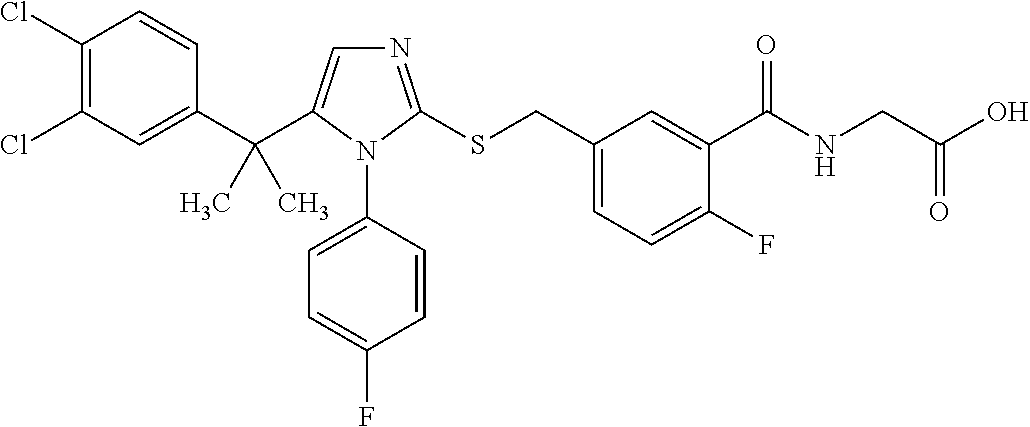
C1(C(C2=CN=C(SCC3=CC=C(F)C(C(NCC(O)=O)=O)=C3)N2C2=CC=C(F)C=C2)(C)C)=CC(Cl)=C(Cl)C=C1
